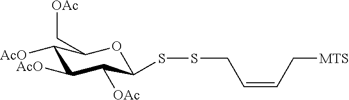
C1([AcO])C([AcO])C([OAc])C(SSCC=CC[MTS])OC1C[OAc]
